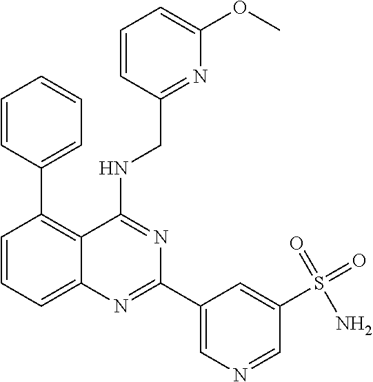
C1=CC(C2=C3C(=CC=C2)N=C(C2=CN=CC(S(=O)(=O)N)=C2)N=C3NCC2=NC(OC)=CC=C2)=CC=C1
